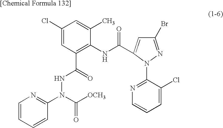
C1(Cl)=CC(C(=O)NN(C2=NC=CC=C2)C([OCH3])=O)=C(NC(=O)C2=CC(Br)=NN2C2=NC=CC=C2Cl)C(C)=C1
